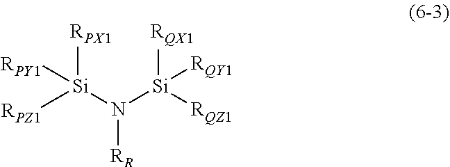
[RPY1][Si](N([Si]([RQY1])([RQX1])[RQZ1])[RR])([RPX1])[RPZ1]
